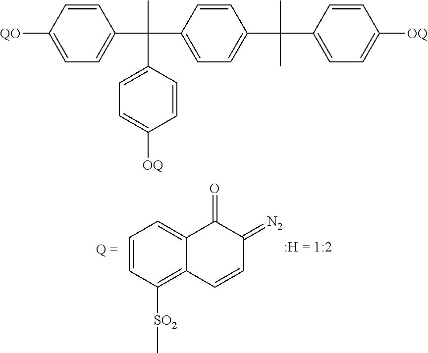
C1=CC([SO2]C)=C2C(=C1)C(=O)C(=[N2])C=C2.C1=CC([QO])=CC=C1C(C1=CC=C(C(C2=CC=C([OQ])C=C2)(C)C)C=C1)(C)C1=CC=C([OQ])C=C1
